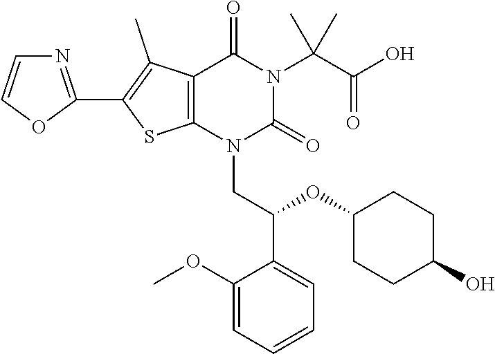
C12=C(N(CC(C3=CC=CC=C3OC)OC3CCC(O)CC3)C(=O)N(C(C(O)=O)(C)C)C1=O)SC(C1=NC=CO1)=C2C
